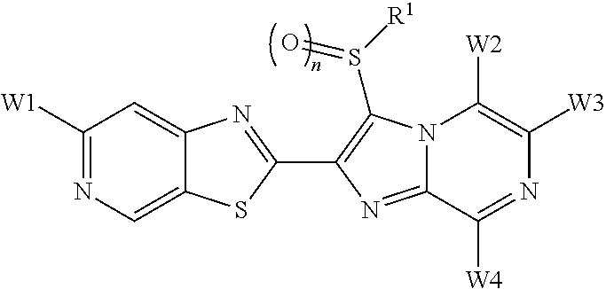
C12=CN=C([W1])C=C1N=C(C1=C(S([R1])=O)N3C(=N1)C([W4])=NC([W3])=C3[W2])S2
